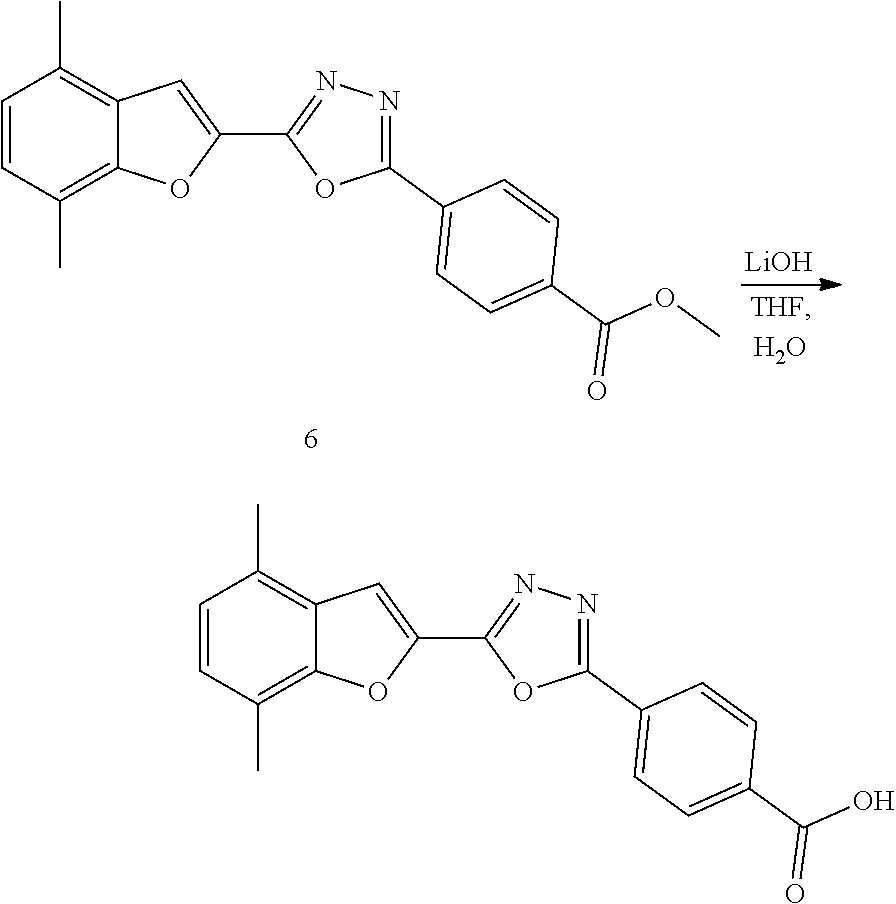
C1=CC(C)=C2C(=C1C)C=C(C1=NN=C(C3=CC=C(C(=O)O)C=C3)O1)O2.C1=CC(C)=C2C(=C1C)C=C(C1=NN=C(C3=CC=C(C(=O)OC)C=C3)O1)O2.[LiOH]
